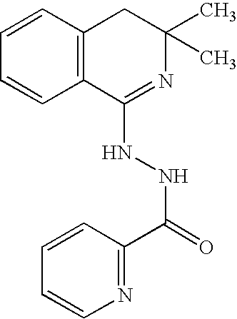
C12=C(C=CC=C1)CC(C)(C)N=C2NNC(=O)C1=NC=CC=C1
